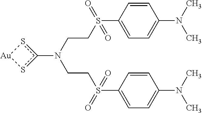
C(CN(CCS(C1=CC=C(N(C)C)C=C1)(=O)=O)c1s[Au]s1)S(C1=CC=C(N(C)C)C=C1)(=O)=O
